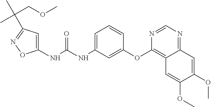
C1(NC(NC2=CC=CC(OC3=C4C(=NC=N3)C=C(OC)C(OC)=C4)=C2)=O)=CC(C(C)(COC)C)=NO1
